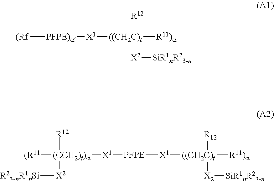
[(Rf][PFPE)a][X1][((CH2C)t]([R11)a])([R12])[X2][SiR1nR23-n].[(R11][(CCH2)t)a]([X1][PFPE][X1][((CH2C)t]([R11)a])([R12])[X2][SiR1nR23-n])([R12])[X2][R23-nR1nSi]
